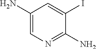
C1(N)=CN=C(N)C(I)=C1
